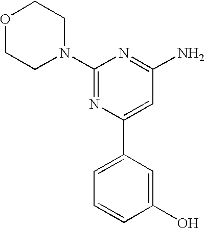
C1(N2CCOCC2)=NC(C2=CC=CC(O)=C2)=CC(N)=N1
